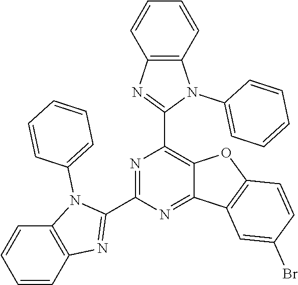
C12=C(C=CC=C1)N(C1=CC=CC=C1)C(C1=C3C(=NC(C4=NC5=C(N4C4=CC=CC=C4)C=CC=C5)=N1)C1=C(O3)C=CC(Br)=C1)=N2
